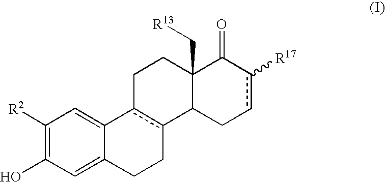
C1([R2])=C(O)C=C2C(=C1)c1c(CC2)C2C(C[R13])(CC1)C(=O)c([R17])cC2
